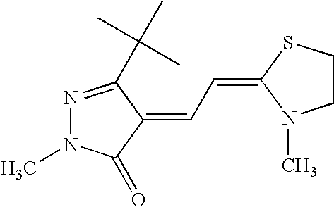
N1=C(C(C)(C)C)C(=CC=C2N(C)CCS2)C(=O)N1C
